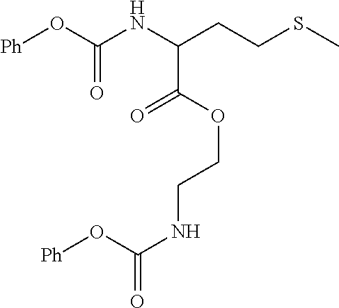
[Ph]OC(NC(CCSC)C(OCCNC(=O)O[Ph])=O)=O
